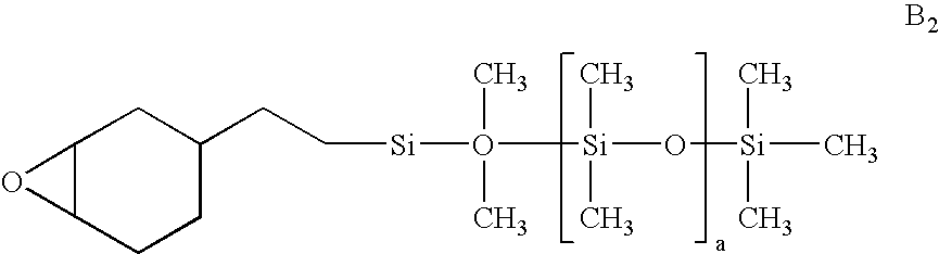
C12C(CCC(CC[Si]O(C)(C)[Si](O[Si](C)(C)C)(C)C)C1)O2.[B2]
